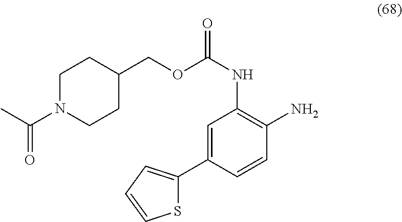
S1C(C2=CC(NC(=O)OCC3CCN(C(C)=O)CC3)=C(N)C=C2)=CC=C1
